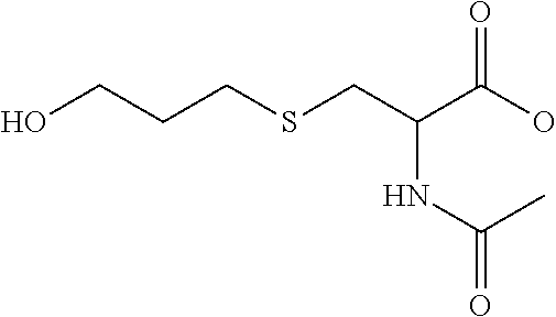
OCCCSCC(C(O)=O)NC(=O)C
